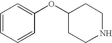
C1=CC=CC(OC2CCNCC2)=C1
